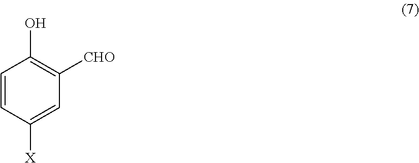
C1=CC([X])=CC([CHO])=C1O
